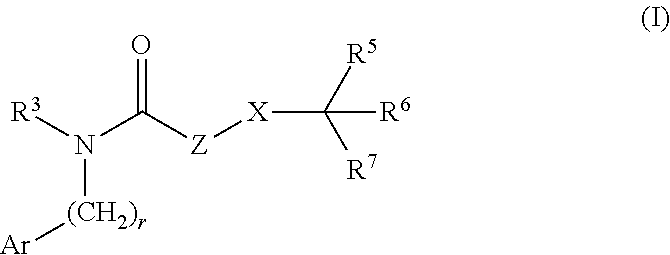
[(CH2)r](N([R3])C([Z][X]C([R5])([R7])[R6])=O)[Ar]
